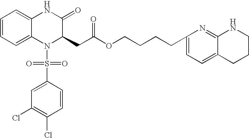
C1=CC=C2C(=C1)NC(=O)C(CC(OCCCCC1=CC=C3C(=N1)NCCC3)=O)N2S(=O)(=O)C1=CC(Cl)=C(Cl)C=C1
